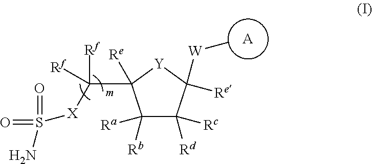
[A].C1([Rb])([Ra])C([Rc])([Rd])C([W]C)([Re])[Y]C1([Re])C([Rf])([Rf])[X]S(N)(=O)=O
